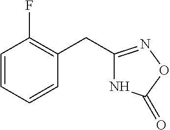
N1C(CC2=C(F)C=CC=C2)=NOC1=O
